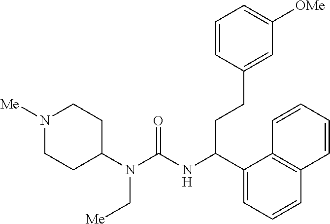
N1([Me])CCC(N(C(NC(C2=CC=CC3=C2C=CC=C3)CCC2=CC([OMe])=CC=C2)=O)C[Me])CC1
